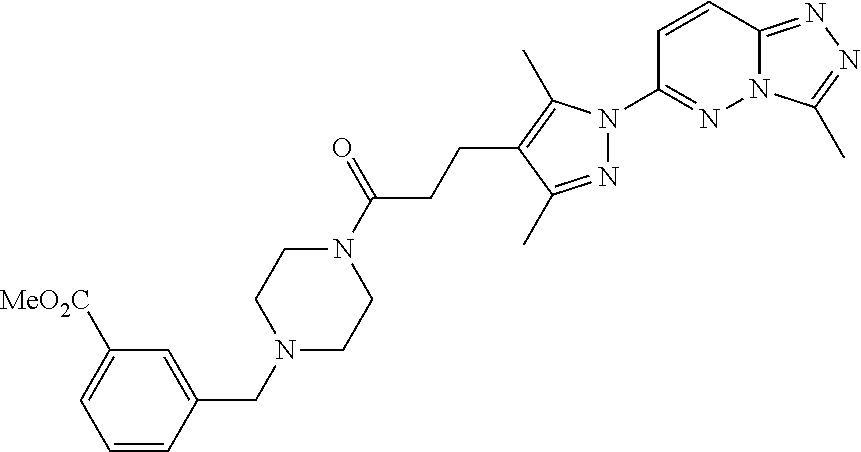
N12C(=NN=C1C)C=CC(N1N=C(C)C(CCC(N3CCN(CC4=CC([MeO2C])=CC=C4)CC3)=O)=C1C)=N2
